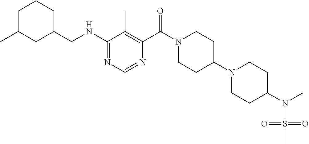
C1(NCC2CCCC(C)C2)=NC=NC(C(N2CCC(N3CCC(N(C)S(=O)(=O)C)CC3)CC2)=O)=C1C
